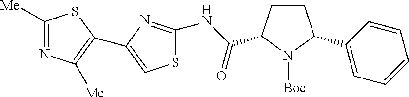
C1=C(C2CCC(C(NC3=NC(C4=C([Me])N=C([Me])S4)=CS3)=O)N2[Boc])C=CC=C1
